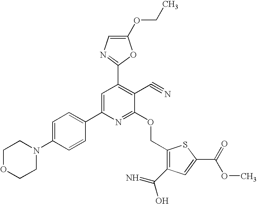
C1OCCN(C2=CC=C(C3=CC(C4=NC=C(OCC)O4)=C(C#N)C(OCC4=C(C(=N)O)C=C(C(OC)=O)S4)=N3)C=C2)C1
